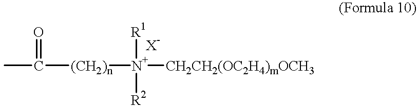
CC(=O)[(CH2)n][N+]([R1])([R2])[CH2CH2(OC2H4)mOCH3]
